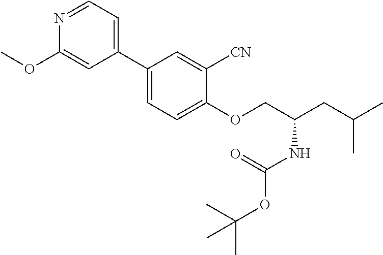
C1(C2=CC=C(OCC(CC(C)C)NC(OC(C)(C)C)=O)C([CN])=C2)=CC=NC(OC)=C1
